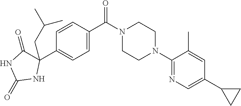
C1=CC(C(N2CCN(C3=NC=C(C4CC4)C=C3C)CC2)=O)=CC=C1C1(CC(C)C)C(=O)NC(=O)N1
